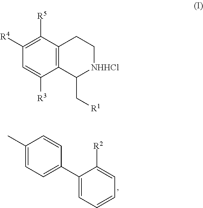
C1(C)=CC=C(C2=CC=CC=C2[R2])C=C1.C12=C(C([R5])=C([R4])C=C1[R3])CC[NHHCl]C2C[R1]
